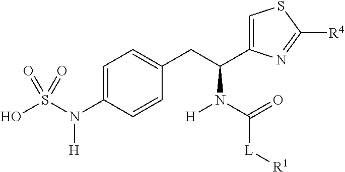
C1=C(N(S(O)(=O)=O)[H])C=CC(CC(N(C(=O)[L][R1])[H])C2=CSC([R4])=N2)=C1
